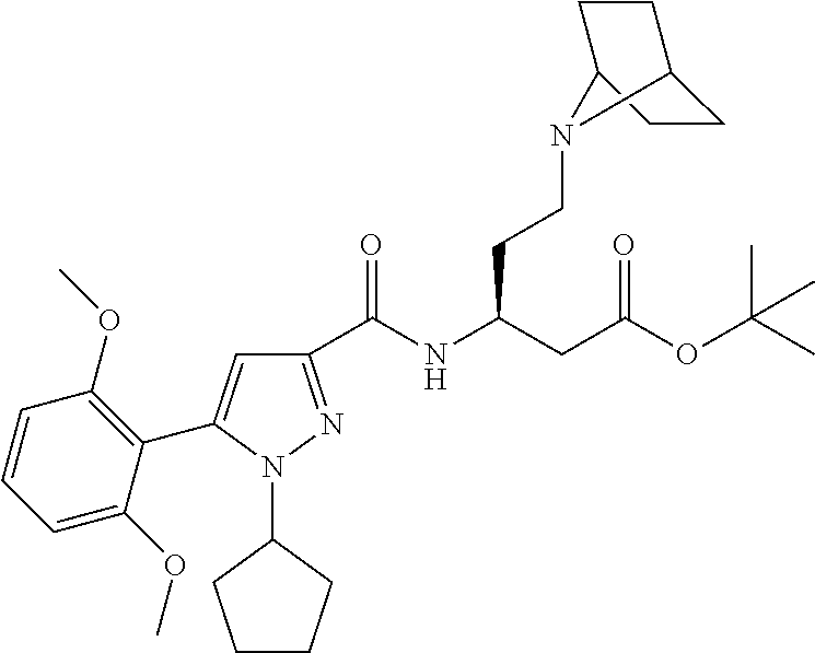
C1(C(NC(CC(OC(C)(C)C)=O)CCN2C3CCC2CC3)=O)=NN(C2CCCC2)C(C2=C(OC)C=CC=C2OC)=C1
